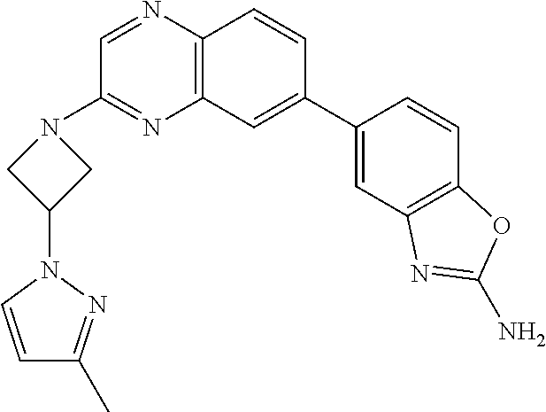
C12=C(C=CC(C3=CC4=C(C=C3)OC(N)=N4)=C1)N=CC(N1CC(N3N=C(C)C=C3)C1)=N2
